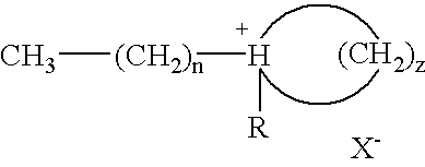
[X-].C[(CH2)n][H][R]
